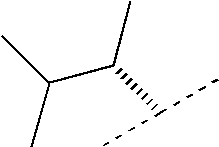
C(C)(C)C(C(C)C)C
